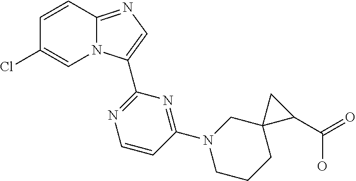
C12=NC=C(C3=NC=CC(N4CCCC5(C4)C(C(=O)O)C5)=N3)N1C=C(Cl)C=C2
